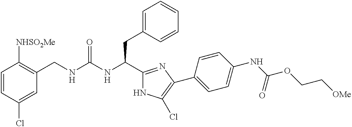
C1=CC(Cl)=CC(CNC(NC(C2=NC(C3=CC=C(NC(OCC[OMe])=O)C=C3)=C(Cl)N2)CC2=CC=CC=C2)=O)=C1[NHSO2Me]
